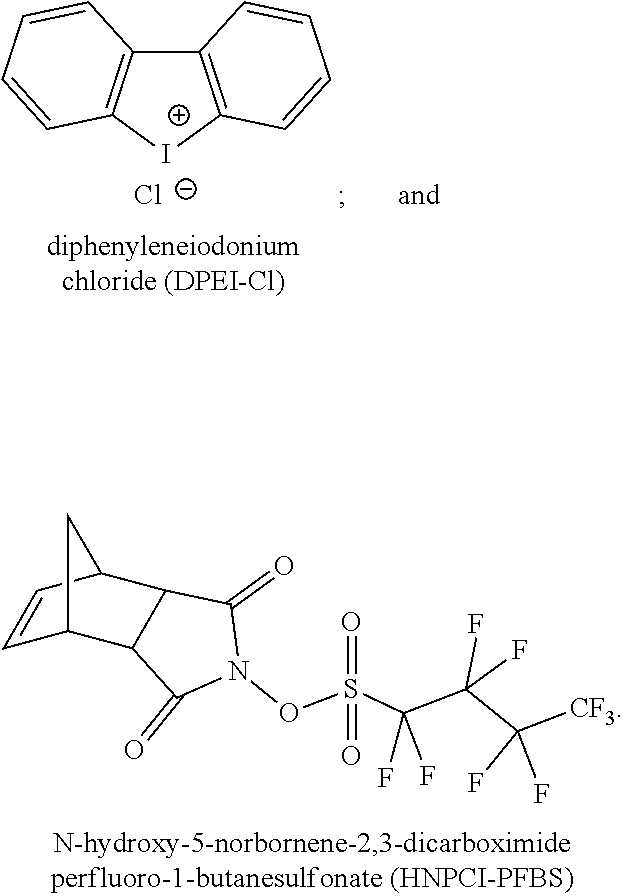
N1(OS(C(C(C([CF3])(F)F)(F)F)(F)F)(=O)=O)C(=O)C2C(C1=O)C1C=CC2C1.C12=C([I+]C3=C1C=CC=C3)C=CC=C2.[Cl-]
